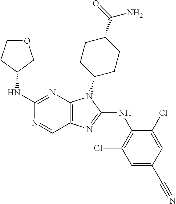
C1(NC2COCC2)=NC2=C(C=N1)N=C(NC1=C(Cl)C=C(C#N)C=C1Cl)N2C1CCC(C(=O)N)CC1
